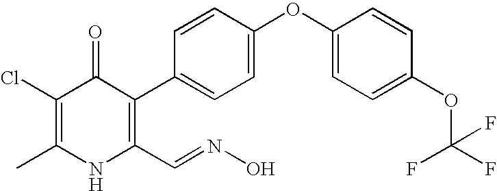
C1(Cl)=C(C)NC(C=NO)=C(C2=CC=C(OC3=CC=C(OC(F)(F)F)C=C3)C=C2)C1=O
